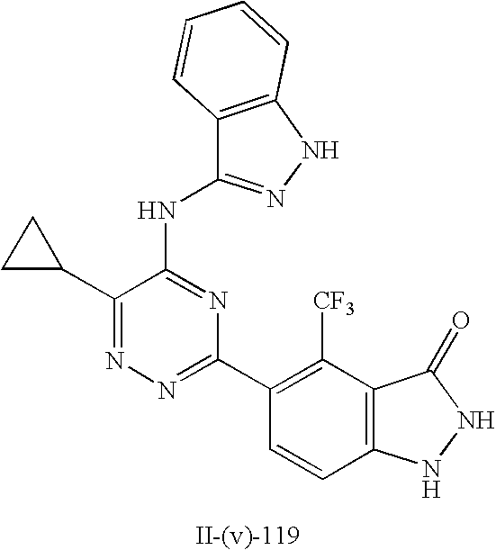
C12=C(NN=C1NC1=NC(C3=C([CF3])C4=C(C=C3)NNC4=O)=NN=C1C1CC1)C=CC=C2
